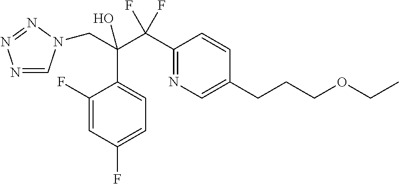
N1=CN(CC(C(C2=NC=C(CCCOCC)C=C2)(F)F)(O)C2=CC=C(F)C=C2F)N=N1
